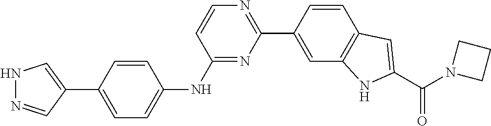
C1(C2=CC3=C(C=C2)C=C(C(N2CCC2)=O)N3)=NC=CC(NC2=CC=C(C3=CNN=C3)C=C2)=N1
